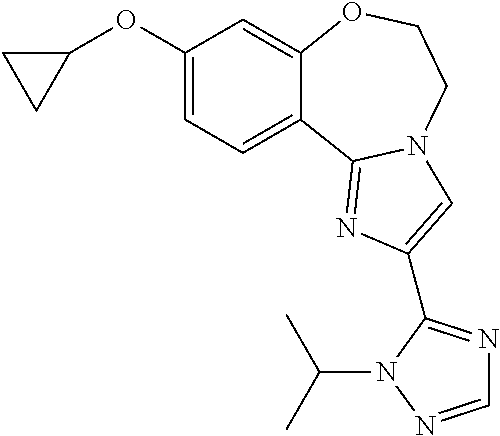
C1(OC2CC2)=CC=C2C(=C1)OCCN1C2=NC(C2=NC=NN2C(C)C)=C1
